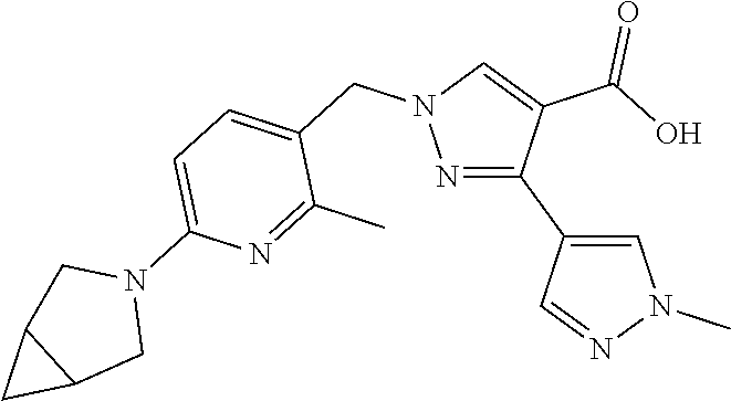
C1(C2=CN(C)N=C2)=NN(CC2=CC=C(N3CC4C(C3)C4)N=C2C)C=C1C(O)=O
